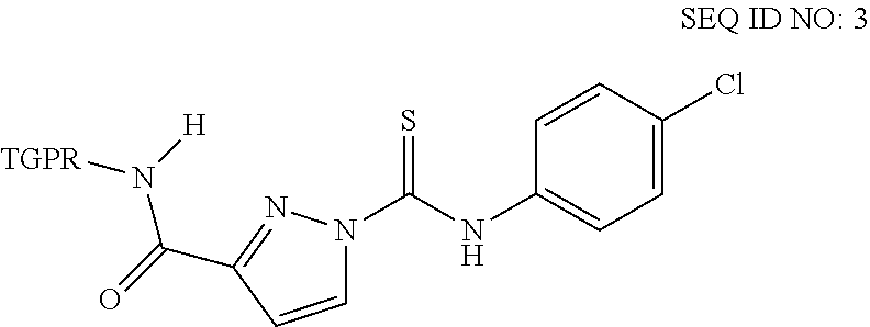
C1=CC(C(=O)N([H])[TGPR])=NN1C(NC1=CC=C(Cl)C=C1)=S
